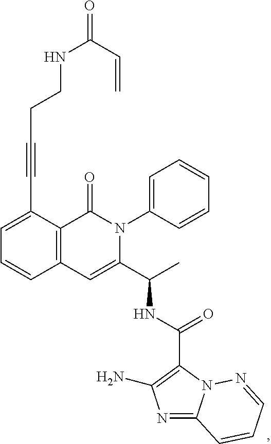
C(C#CC1=CC=CC2=C1C(=O)N(C1=CC=CC=C1)C(C(C)NC(C1=C(N)N=C3N1N=CC=C3)=O)=C2)CNC(=O)C=C
